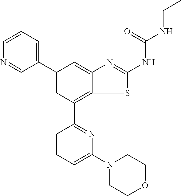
C1(C2=CC(C3=NC(N4CCOCC4)=CC=C3)=C3C(=C2)N=C(NC(NCC)=O)S3)=CC=CN=C1
